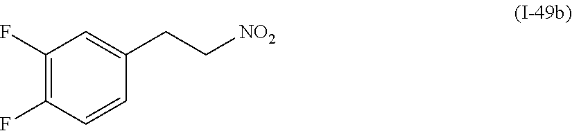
C1=CC(F)=C(F)C=C1CC[NO2]
